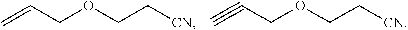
C=CCOCC[CN].C#CCOCC[CN]
